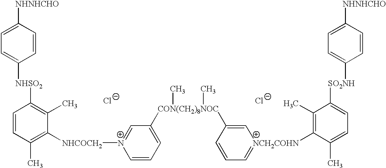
[NHNHCHO]C1=CC=C([NHSO2]C2=C(C)C([NHCOCH2][N+]3=CC([CON(CH2)8NOC](C4=C[NCH2COHN](C5=C(C)C([SO2NH]C6=CC=C([NHNHCHO])C=C6)=CC=C5C)=CC=C4)(C)C)=CC=C3)=C(C)C=C2)C=C1.[Cl-].[Cl-]
